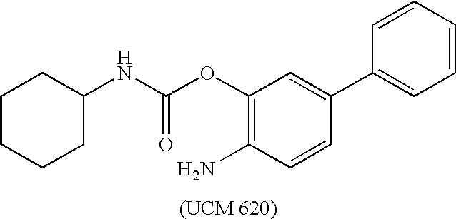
C1CCCC(NC(OC2=C(N)C=CC(C3=CC=CC=C3)=C2)=O)C1
